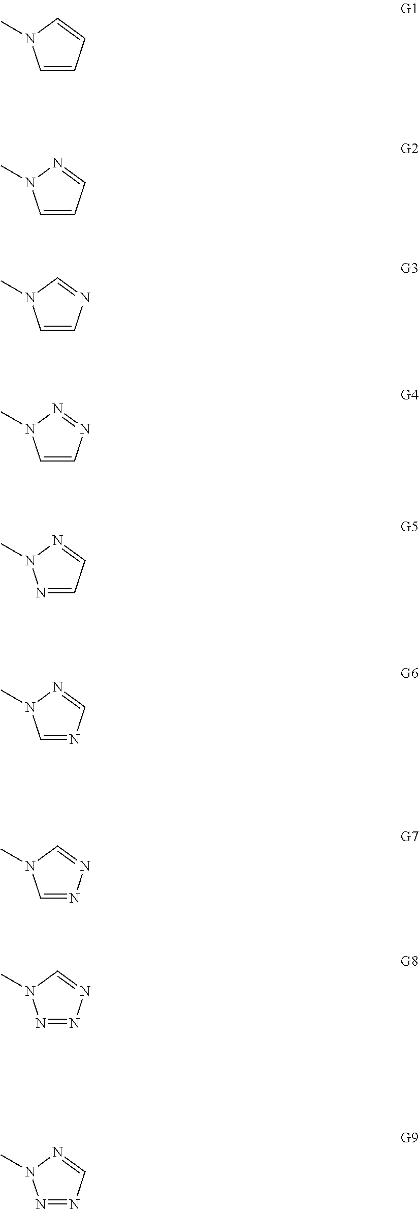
C1=CC=CN1C.C1=CC=NN1C.C1=CN=CN1C.C1=CN=NN1C.N1=CC=NN1C.C1=NC=NN1C.C1=NN=CN1C.N1=NN=CN1C.N1=NC=NN1C
